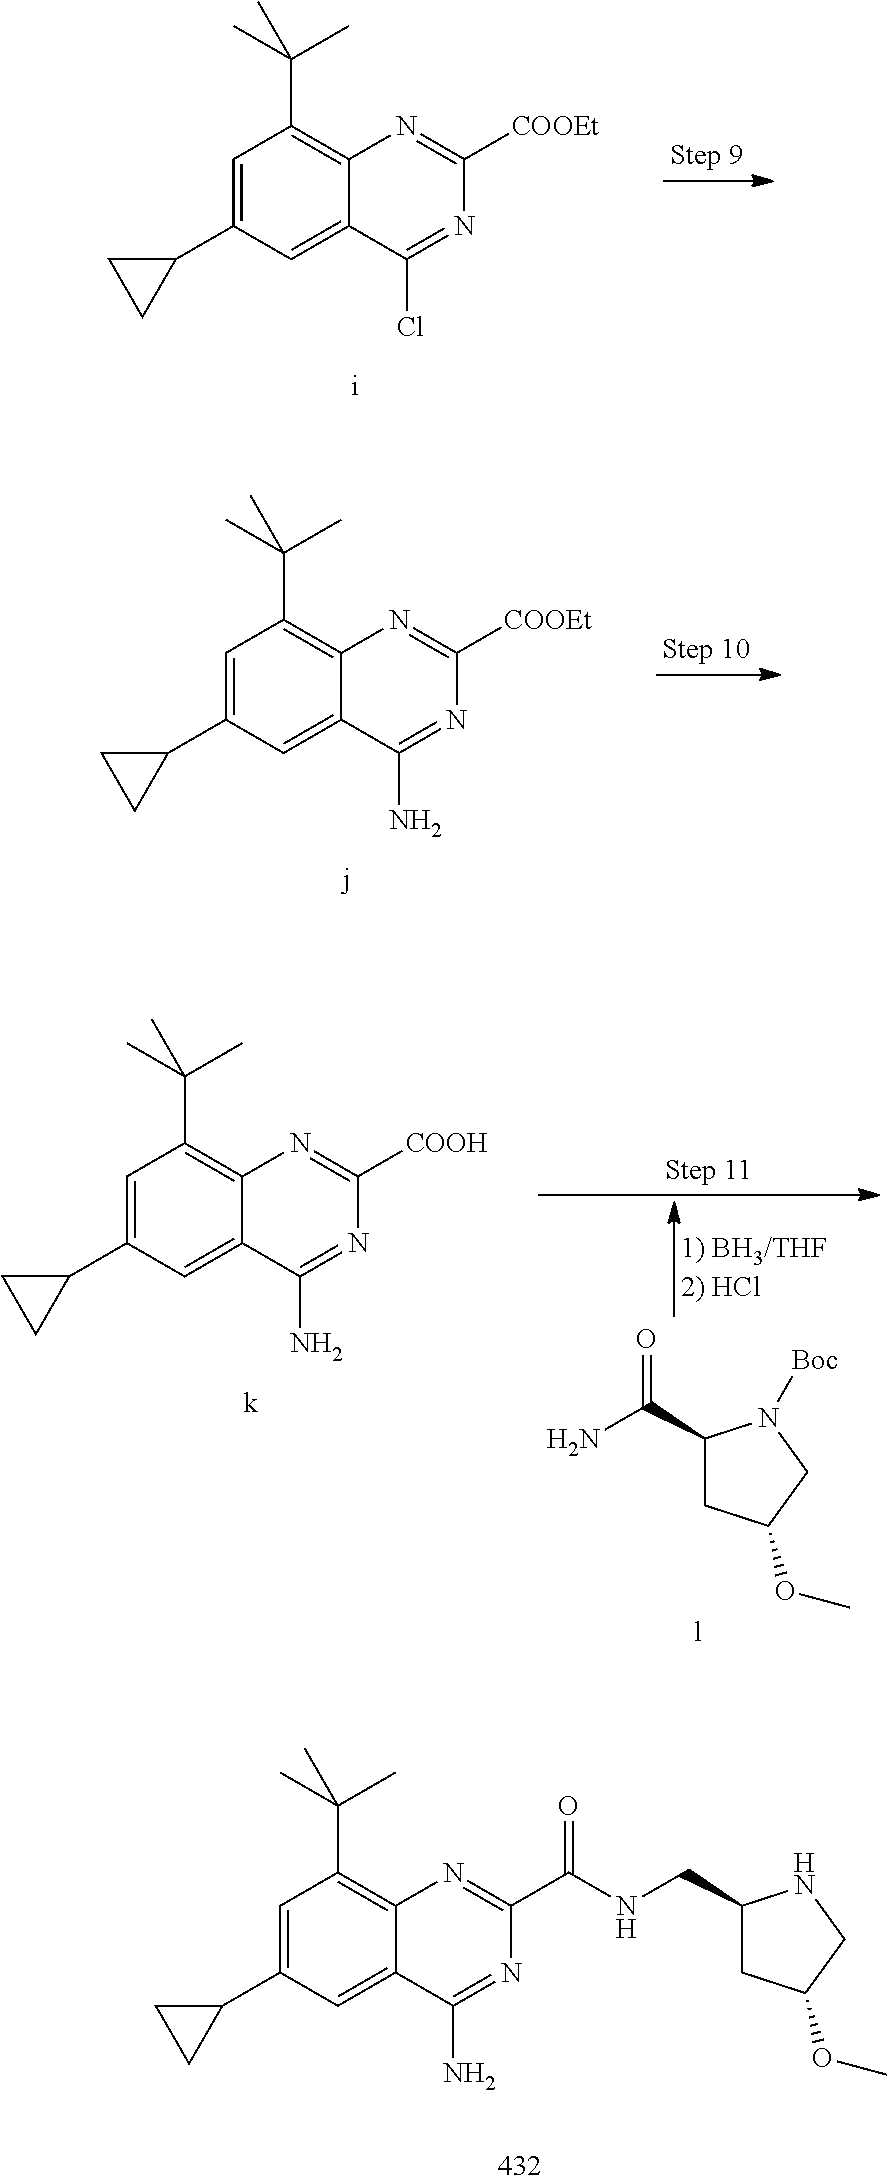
C1=C(C2CC2)C=C2C(=C1C(C)(C)C)N=C(C(NCC1CC(OC)CN1)=O)N=C2N.C1=C(C2CC2)C=C2C(=C1C(C)(C)C)N=C([COOEt])N=C2Cl.C1=C(C2CC2)C=C2C(=C1C(C)(C)C)N=C([COOEt])N=C2N.C1=C(C2CC2)C=C2C(=C1C(C)(C)C)N=C([COOH])N=C2N.C1(C(N)=O)CC(OC)CN1[Boc]
